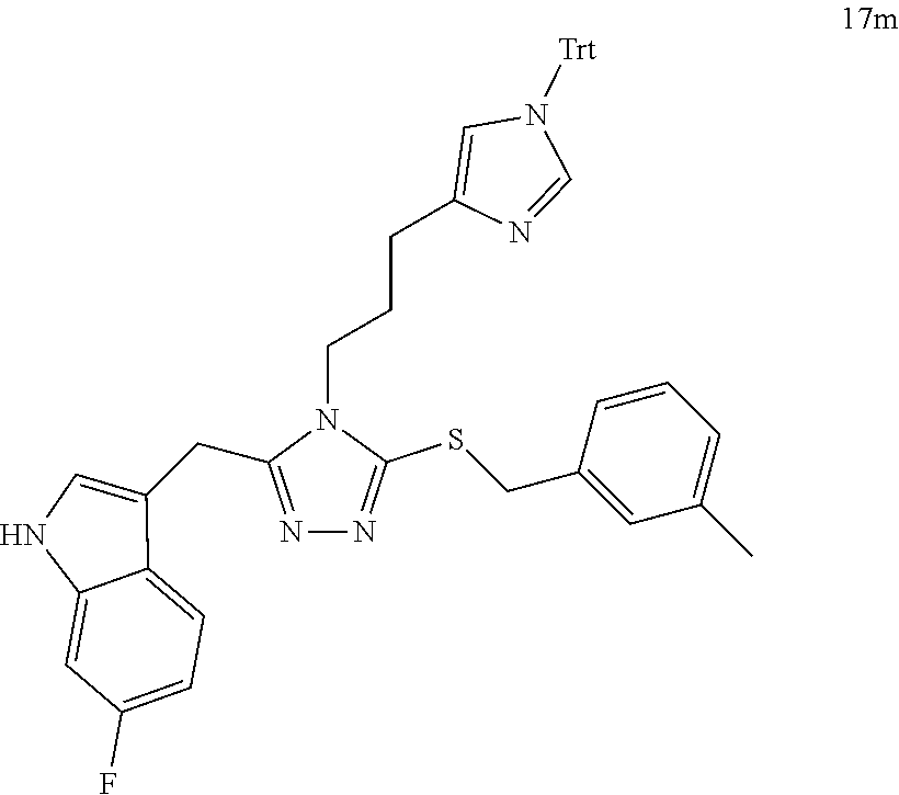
N1=C(SCC2=CC(C)=CC=C2)N(CCCC2=CN([Trt])C=N2)C(CC2=CNC3=CC(F)=CC=C32)=N1
